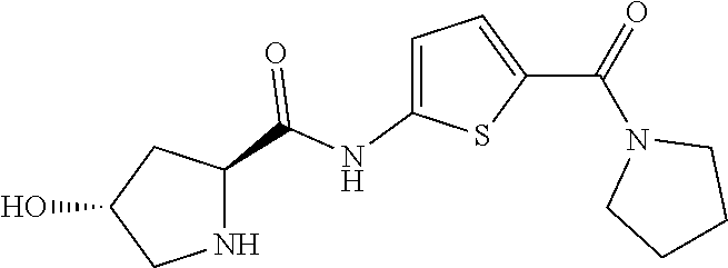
C1(O)CNC(C(NC2=CC=C(C(=O)N3CCCC3)S2)=O)C1
